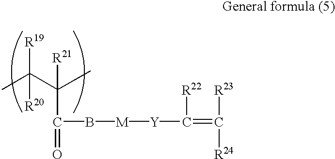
CC(C(C)([R21])C(=O)B[M][Y]C(=C([R23])[R24])[R22])([R19])[R20]
